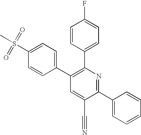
CS(C1=CC=C(C2=C(C3=CC=C(F)C=C3)N=C(C3=CC=CC=C3)C(C#N)=C2)C=C1)(=O)=O
